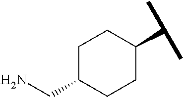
C1C(CN)CCC(C(C)C)C1
